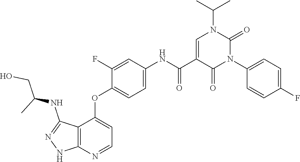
CC(N1C=C(C(=O)NC2=CC=C(OC3=CC=NC4=C3C(NC(CO)C)=NN4)C(F)=C2)C(=O)N(C2=CC=C(F)C=C2)C1=O)C
